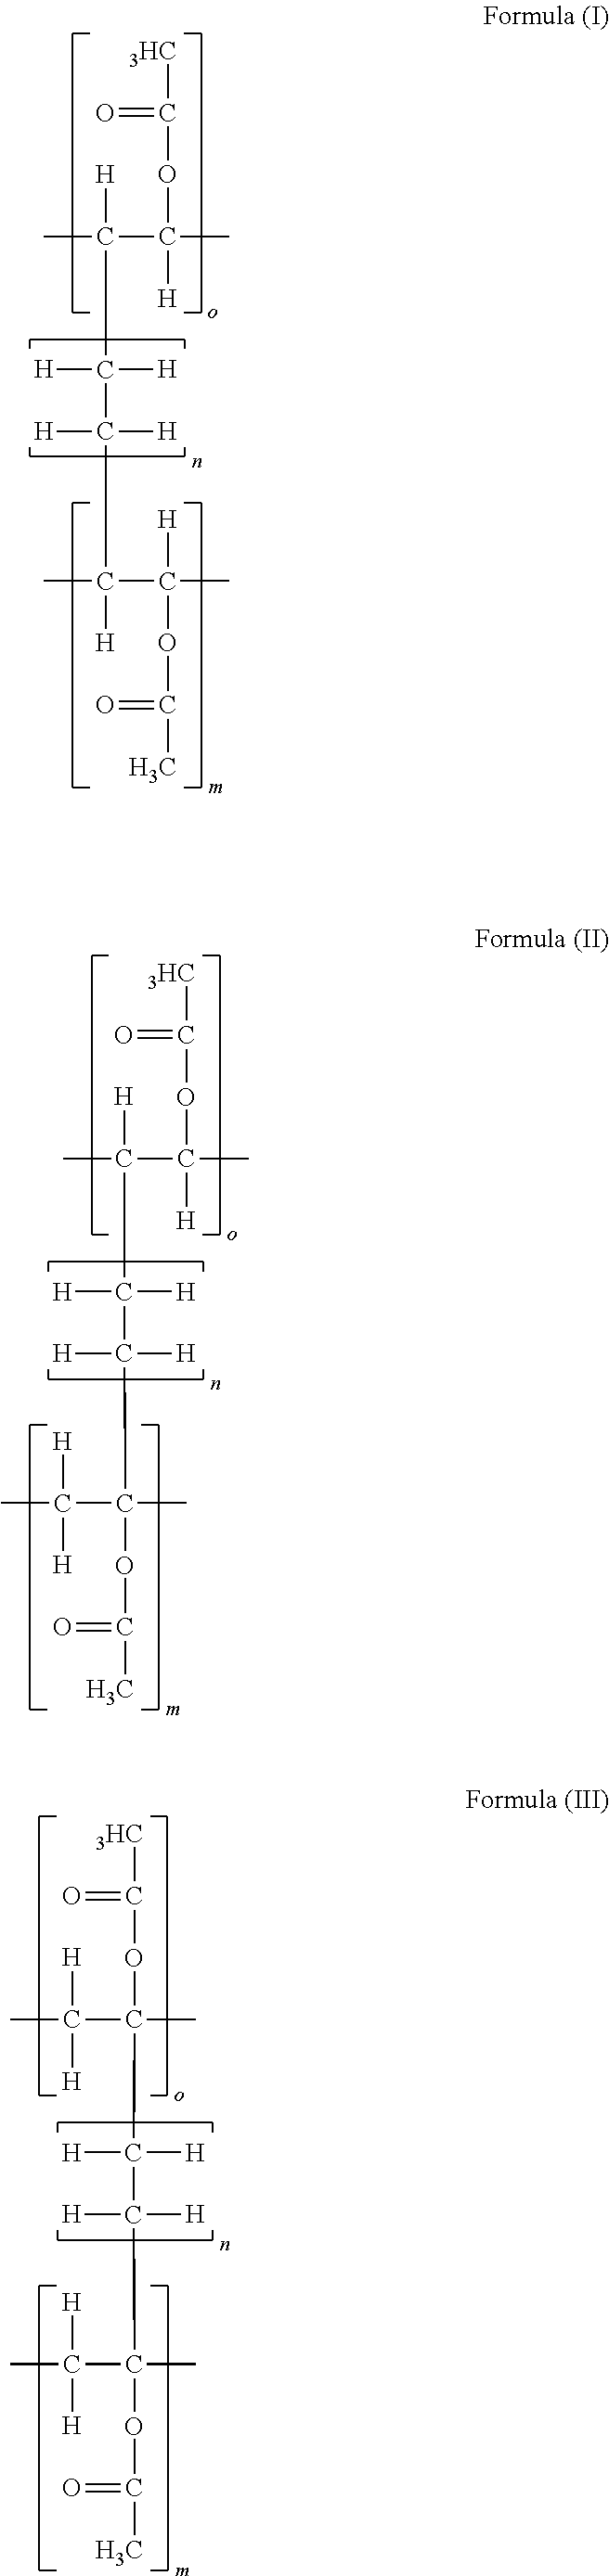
O=C([3HC])OC(C([H])(C)C([H])([H])C([H])([H])C(C)(C([H])(C)OC(=O)C)[H])([H])C.O=C([3HC])OC(C([H])(C)C([H])([H])C([H])([H])C(C(C)([H])[H])(C)OC(=O)C)([H])C.O=C([3HC])OC(C([H])(C)[H])(C)C([H])([H])C([H])([H])C(C(C)([H])[H])(C)OC(=O)C
